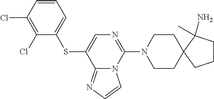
C12=NC=CN1C(N1CCC3(CC1)CCCC3(C)N)=NC=C2SC1=CC=CC(Cl)=C1Cl
